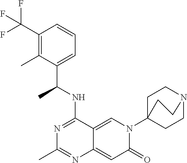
C12=CN(C34CCN(CC3)CC4)C(=O)C=C1N=C(C)N=C2NC(C1=CC=CC(C(F)(F)F)=C1C)C
